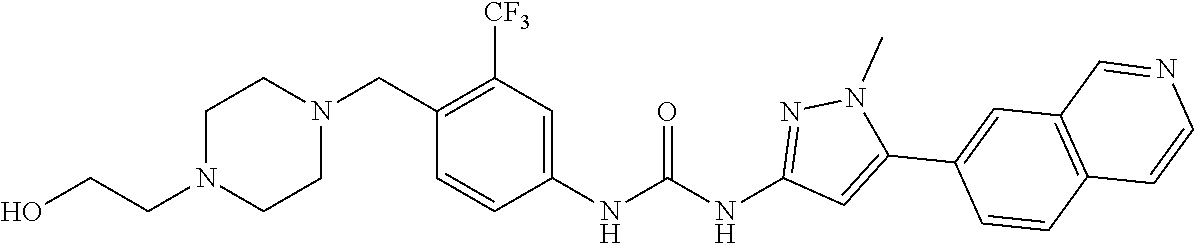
N1(CCO)CCN(CC2=C([CF3])C=C(NC(NC3=NN(C)C(C4=CC5=C(C=C4)C=CN=C5)=C3)=O)C=C2)CC1
